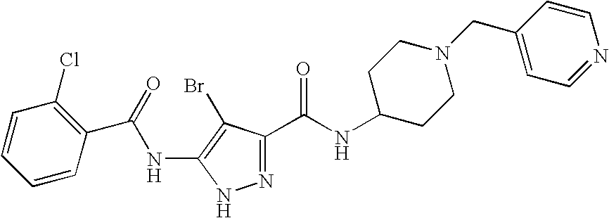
N1=C(C(NC2CCN(CC3=CC=NC=C3)CC2)=O)C(Br)=C(NC(=O)C2=C(Cl)C=CC=C2)N1
